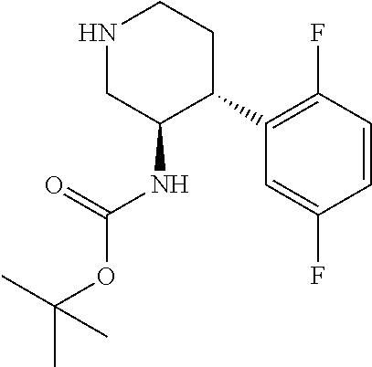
N1CC(NC(=O)OC(C)(C)C)C(C2=C(F)C=CC(F)=C2)CC1
